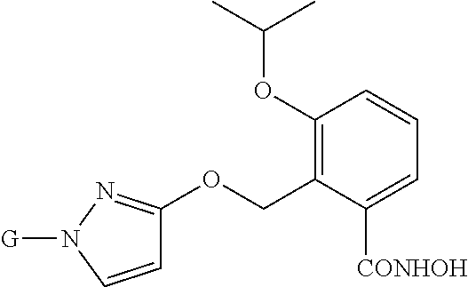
C1(OC(C)C)=C(COC2=NN([G])C=C2)C([CONHOH])=CC=C1
